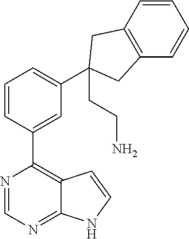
C1=CC(C2=C3C(=NC=N2)NC=C3)=CC(C2(CCN)CC3=C(C=CC=C3)C2)=C1
